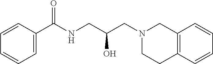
C1=C(C(NCC(CN2CC3=C(CC2)C=CC=C3)O)=O)C=CC=C1
